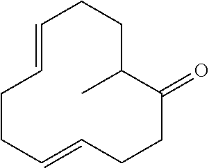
C1=CCCC=CCCC(=O)C(C)CC1
